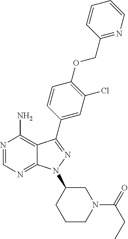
N1=CN=C2C(=C1N)C(C1=CC(Cl)=C(OCC3=NC=CC=C3)C=C1)=NN2C1CCCN(C(CC)=O)C1
